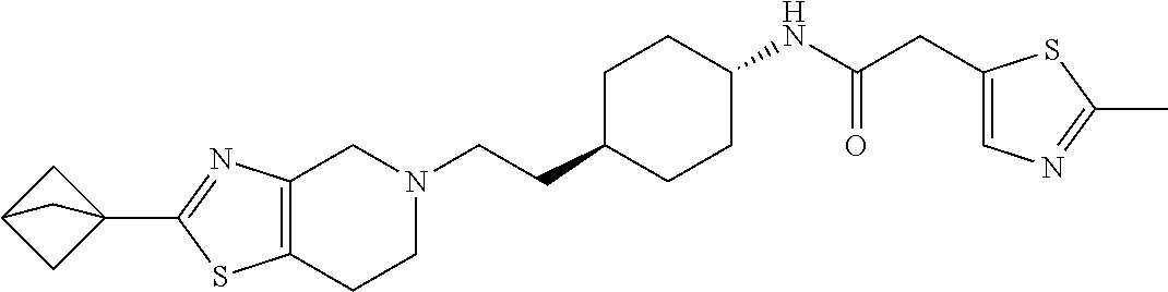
C12=C(CCN(CCC3CCC(NC(CC4=CN=C(C)S4)=O)CC3)C1)SC(C13CC(C1)C3)=N2
